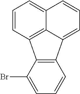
C12=C(C(Br)=CC=C1)C1=C3C(=CC=C1)C=CC=C23
